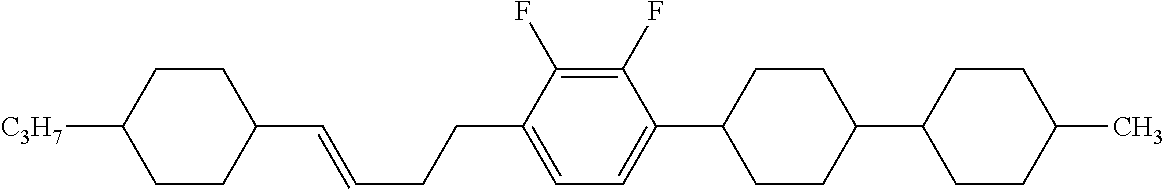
C1(C=CCCC2=CC=C(C3CCC(C4CCC(C)CC4)CC3)C(F)=C2F)CCC([C3H7])CC1
